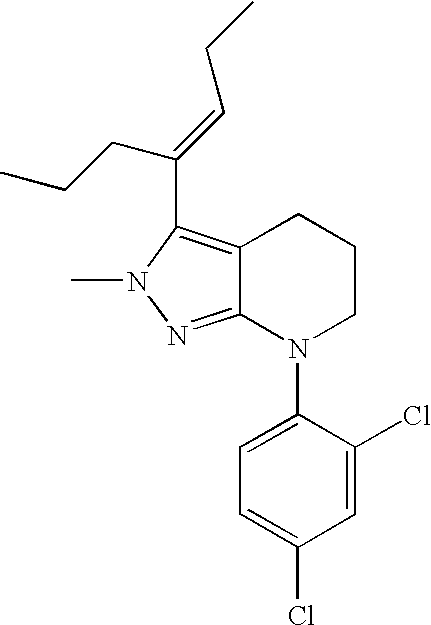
C1(N2C3=NN(C)C(C(=CCC)CCC)=C3CCC2)=CC=C(Cl)C=C1Cl
